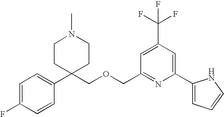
C1=C(F)C=CC(C2(COCC3=NC(C4=CC=CN4)=CC(C(F)(F)F)=C3)CCN(C)CC2)=C1
